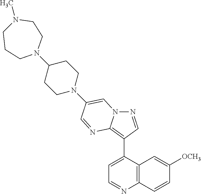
N1=CC(C2=CC=NC3=C2C=C([OCH3])C=C3)=C2N1C=C(N1CCC(N3CCN(C)CCC3)CC1)C=N2
